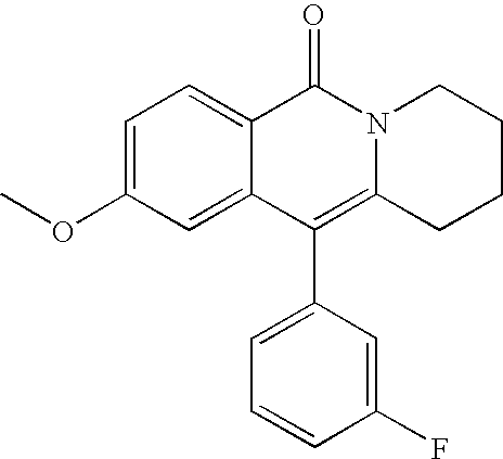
C1=C(OC)C=C2C(=C1)C(=O)N1C(=C2C2=CC=CC(F)=C2)CCCC1
